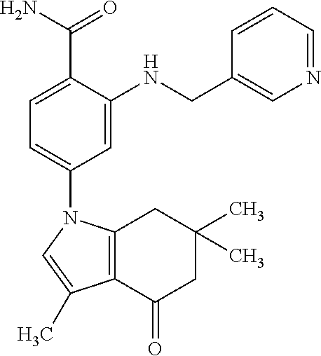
C12=C(C(=O)CC(C)(C)C1)C(C)=CN2C1=CC=C(C(=O)N)C(NCC2=CN=CC=C2)=C1
